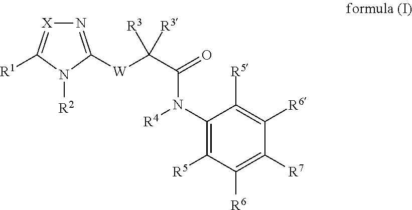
N1=C([W]C(C(=O)N(C2=C([R5])C([R6])=C([R7])C([R6])=C2[R5])[R4])([R3])[R3])N([R2])C([R1])=[X]1
